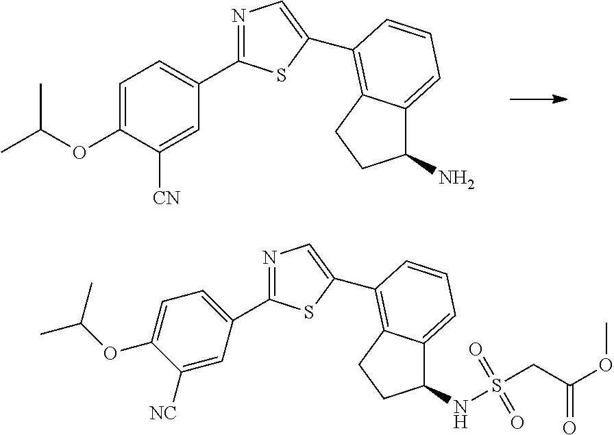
N1=C(C2=CC=C(OC(C)C)C([CN])=C2)SC(C2=C3C(=CC=C2)C(N)CC3)=C1.N1=C(C2=CC=C(OC(C)C)C([NC])=C2)SC(C2=C3C(=CC=C2)C(NS(CC(OC)=O)(=O)=O)CC3)=C1
